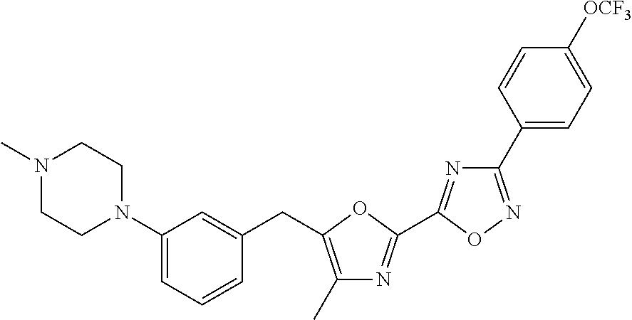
C1(N2CCN(C)CC2)=CC=CC(CC2=C(C)N=C(C3=NC(C4=CC=C([OCF3])C=C4)=NO3)O2)=C1
